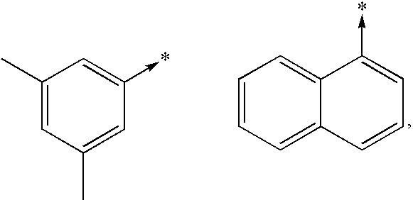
C1=CC=C2C(=C1)C(->*)=CC=C2.C1(C)=CC(C)=CC(->*)=C1
